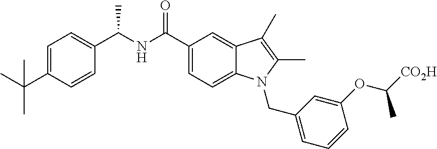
C1=C(C(C)(C)C)C=CC(C(NC(C2=CC=C3C(=C2)C(C)=C(C)N3CC2=CC=CC(OC([CO2H])C)=C2)=O)C)=C1
